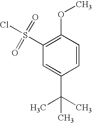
C1(S(Cl)(=O)=O)=C(OC)C=CC(C(C)(C)C)=C1
